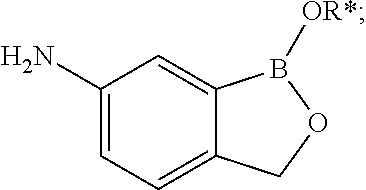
C1(N)=CC=C2C(=C1)B([OR*])OC2
